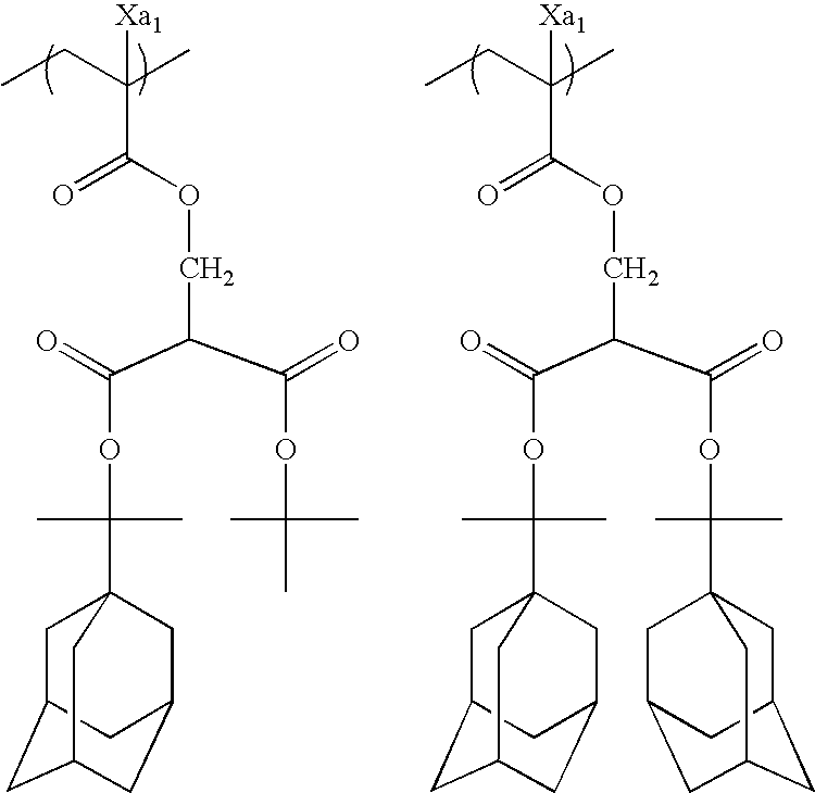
CCC(C)([Xa1])C(=O)OCC(C(=O)OC(C)(C)C12CC3CC(CC(C1)C3)C2)C(=O)OC(C)(C)C.CCC(C)([Xa1])C(=O)OCC(C(=O)OC(C)(C)C12CC3CC(CC(C1)C3)C2)C(=O)OC(C)(C)C12CC3CC(CC(C1)C3)C2
